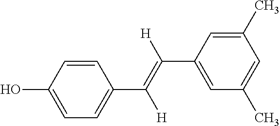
C(C1=CC(C)=CC(C)=C1)(=C(C1=CC=C(O)C=C1)[H])[H]
